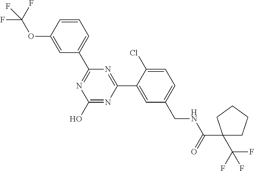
C1(C2=NC(O)=NC(C3=CC(CNC(=O)C4(C(F)(F)F)CCCC4)=CC=C3Cl)=N2)=CC=CC(OC(F)(F)F)=C1
